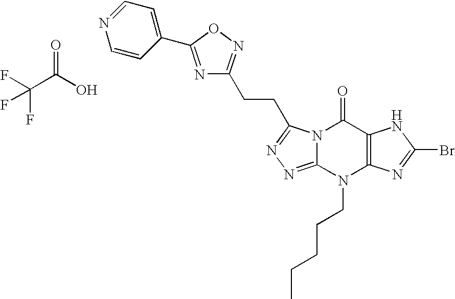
FC(C(O)=O)(F)F.N12C(=NN=C1CCC1=NOC(C3=CC=NC=C3)=N1)N(CCCCC)C1=C(C2=O)NC(Br)=N1
